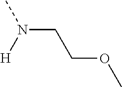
CN(CCOC)[H]
